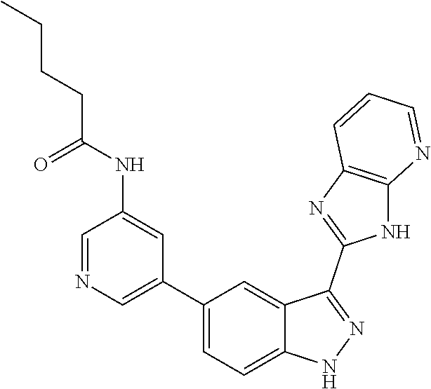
C1=NC=C(C2=CC=C3C(=C2)C(C2=NC4=C(N2)N=CC=C4)=NN3)C=C1NC(CCCC)=O
